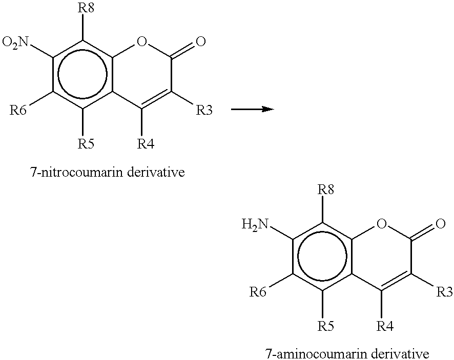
[O2N]c1c([R8])c2c(c([R5])c1[R6])C([R4])=C([R3])C(=O)O2.Nc1c([R8])c2c(c([R5])c1[R6])C([R4])=C([R3])C(=O)O2
